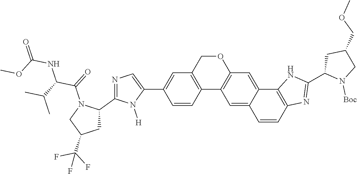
O1CC2=C(C3=C1C=C1C(=C3)C=CC3=C1NC(C1N([Boc])CC(COC)C1)=N3)C=CC(C1=CN=C(C3N(C(=O)C(C(C)C)NC(OC)=O)CC(C(F)(F)F)C3)N1[H])=C2
